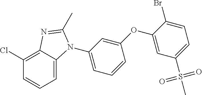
C1(N2C3=CC=CC(Cl)=C3N=C2C)=CC=CC(OC2=CC(S(C)(=O)=O)=CC=C2Br)=C1
